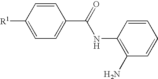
C1=CC([R1])=CC=C1C(=O)NC1=C(N)C=CC=C1
